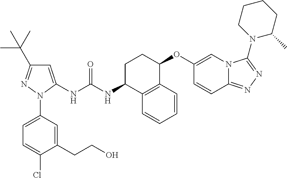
C1=C(NC(NC2C3=C(C(OC4=CN5C(=NN=C5N5C(C)CCCC5)C=C4)CC2)C=CC=C3)=O)N(C2=CC=C(Cl)C(CCO)=C2)N=C1C(C)(C)C
